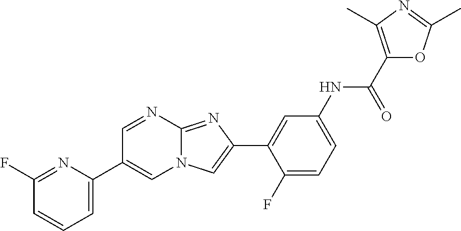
C1=NC2=NC(C3=CC(NC(C4=C(C)N=C(C)O4)=O)=CC=C3F)=CN2C=C1C1=CC=CC(F)=N1
